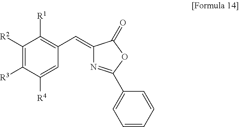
C1([R2])=C([R3])C([R4])=CC(C=C2N=C(C3=CC=CC=C3)OC2=O)=C1[R1]
